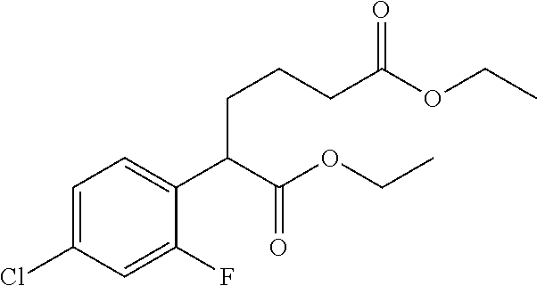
C1=C(Cl)C=C(F)C(C(C(OCC)=O)CCCC(OCC)=O)=C1
